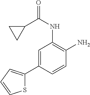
C1=C(C2=CC=CS2)C=CC(N)=C1NC(=O)C1CC1
